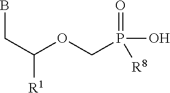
BCC(OCP(=O)(O)[R8])[R1]
